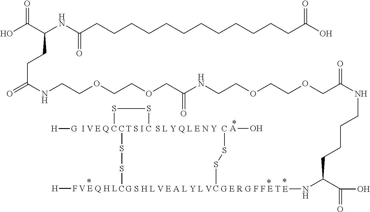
CSSC.[H][G].CSSC.[T S I].CSSC.[A]O.[H]F.OC(C(NC(CCCCCCCCCCCCC(O)=O)=O)CCC(=O)NCCOCCOCC(NCCOCCOCC(NCCCCC(N[E])C(O)=O)=O)=O)=O
